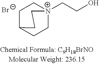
C1C2CC[N+](CCO)(C1)CC2.[Br-]
